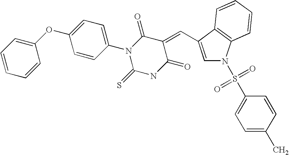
C(=C1C(=O)N(C2=CC=C(OC3=CC=CC=C3)C=C2)C(=S)NC1=O)C1=CN(S(C2=CC=C(C)C=C2)(=O)=O)C2=C1C=CC=C2
